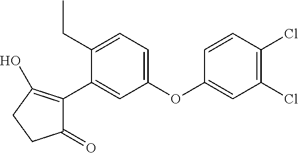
C1(CC)=CC=C(OC2=CC(Cl)=C(Cl)C=C2)C=C1C1=C(O)CCC1=O
